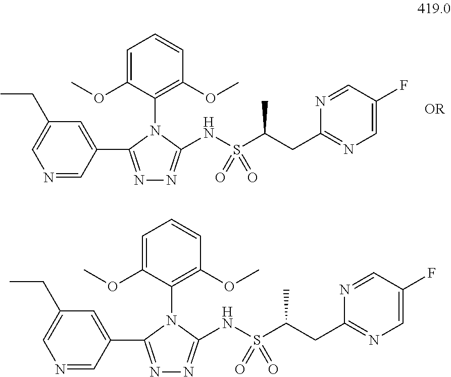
C1=C(OC)C(N2C(C3=CC(CC)=CN=C3)=NN=C2NS(C(CC2=NC=C(F)C=N2)C)(=O)=O)=C(OC)C=C1.C1=C(OC)C(N2C(C3=CC(CC)=CN=C3)=NN=C2NS(C(CC2=NC=C(F)C=N2)C)(=O)=O)=C(OC)C=C1
